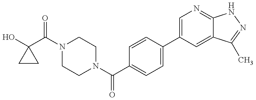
OC1(C(N2CCN(C(C3=CC=C(C4=CN=C5C(=C4)C(C)=NN5)C=C3)=O)CC2)=O)CC1
